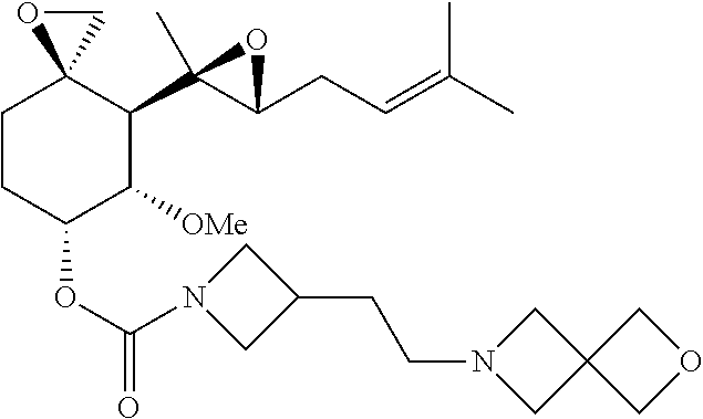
C1CC(OC(=O)N2CC(CCN3CC4(C3)COC4)C2)C([OMe])C(C2(C)C(CC=C(C)C)O2)C12CO2
